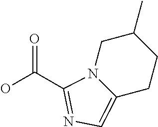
C1N2C(=CN=C2C(O)=O)CCC1C
